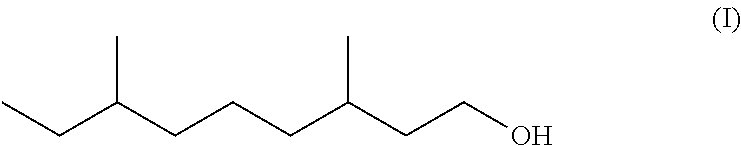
C(C(CCCC(CCO)C)C)C
